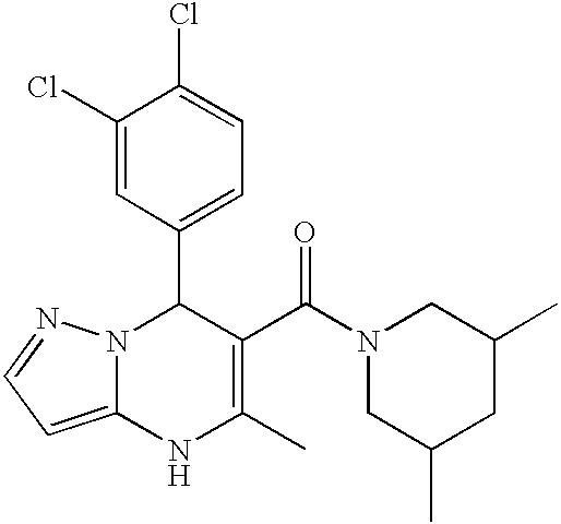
C1(Cl)=CC(C2N3C(=CC=N3)NC(C)=C2C(N2CC(C)CC(C)C2)=O)=CC=C1Cl
